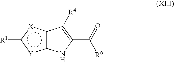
c12c([X]c([R1])[Y]1)C([R4])=C(C(=O)[R6])N2
